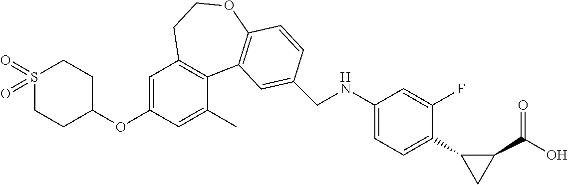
C1(OC2=CC3=C(C(C)=C2)C2=C(OCC3)C=CC(CNC3=CC=C(C4CC4C(O)=O)C(F)=C3)=C2)CCS(=O)(=O)CC1
